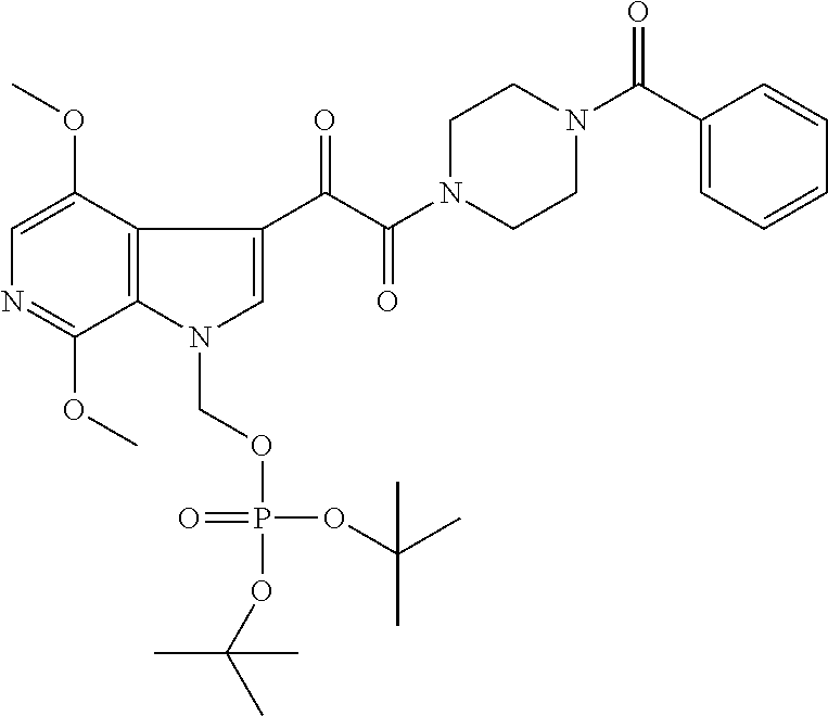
C1=C(OC)C2=C(C(OC)=N1)N(COP(OC(C)(C)C)(=O)OC(C)(C)C)C=C2C(C(N1CCN(C(=O)C2=CC=CC=C2)CC1)=O)=O
